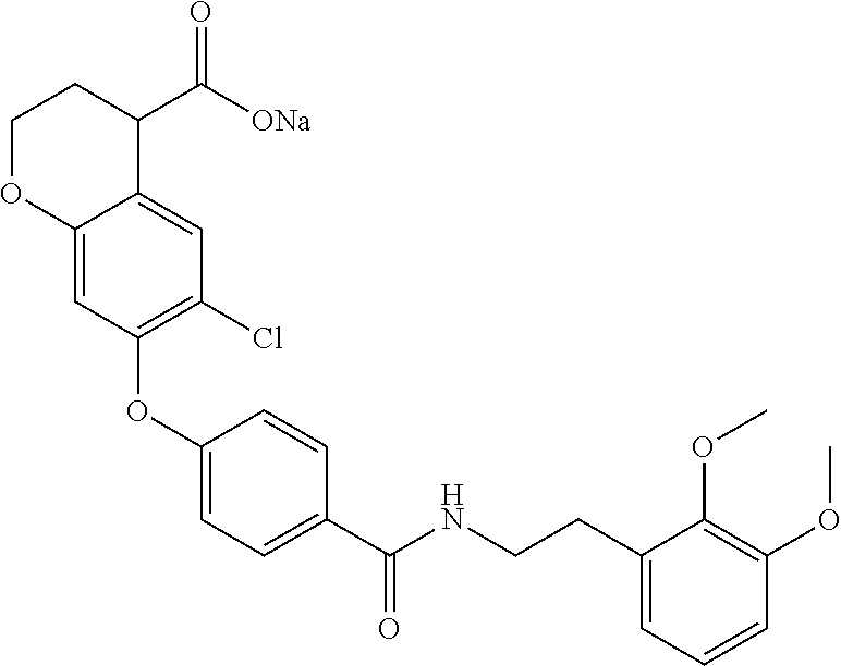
C1(OC2=C(Cl)C=C3C(=C2)OCCC3C([ONa])=O)=CC=C(C(NCCC2=CC=CC(OC)=C2OC)=O)C=C1
